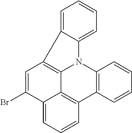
C1=C(Br)C2=CC=CC3=C2C2=C1C1=CC=CC=C1N2C1=C3C=CC=C1
